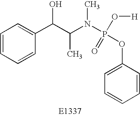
C1=CC=CC(C(C(N(P(OC2=CC=CC=C2)(=O)O[H])C)C)O)=C1
